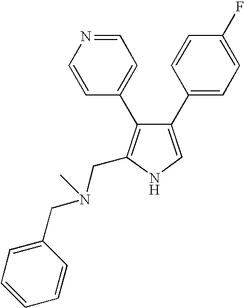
C1(C2=CC=C(F)C=C2)=CNC(CN(CC2=CC=CC=C2)C)=C1C1=CC=NC=C1
